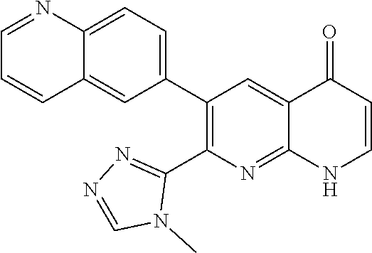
C12=CC=C(C3=C(C4=NN=CN4C)N=C4C(=C3)C(=O)C=CN4)C=C1C=CC=N2
